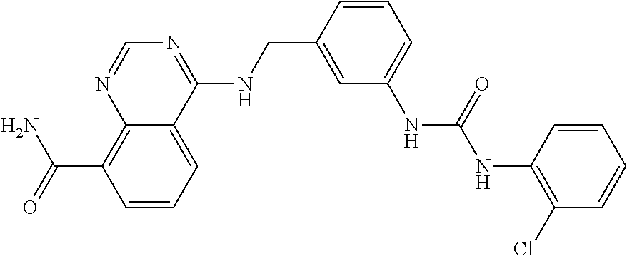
N1=C(NCC2=CC(NC(=O)NC3=C(Cl)C=CC=C3)=CC=C2)C2=CC=CC(C(=O)N)=C2N=C1
